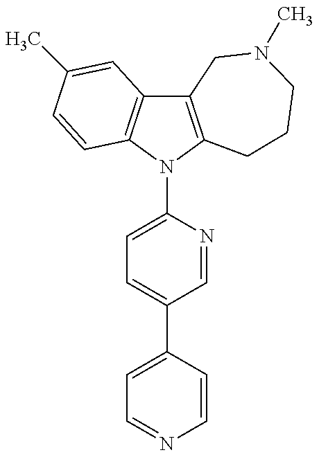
C12=C(N(C3=CC=C(C4=CC=NC=C4)C=N3)C3=C1C=C(C)C=C3)CCCN(C)C2
